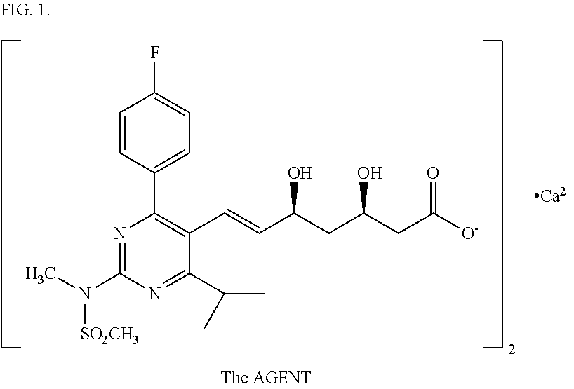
C1=CC(C2=C(C=CC(CC(CC([O-])=O)O)O)C(C(C)C)=NC(N(C)[SO2CH3])=N2)=CC=C1F.[Ca]
